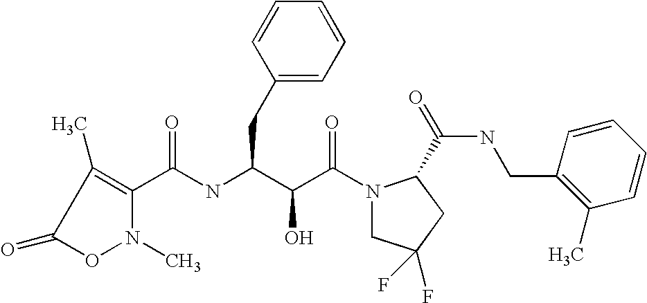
N(C(C(C(N1CC(F)(F)CC1C(NCC1=C(C)C=CC=C1)=O)=O)O)CC1=CC=CC=C1)C(=O)C1=C(C)C(=O)ON1C
